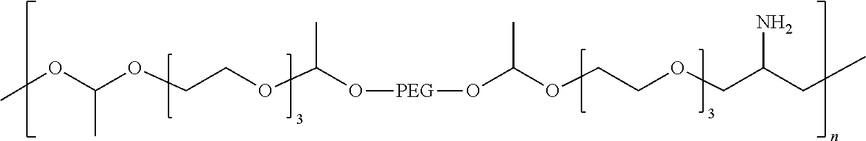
COC(OCCOC(O[PEG]OC(OCCOCC(CC)N)C)C)C
